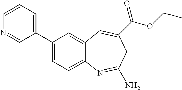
C1=CC=C(C2=CC=C3C(=C2)C=C(C(OCC)=O)CC(N)=N3)C=N1
